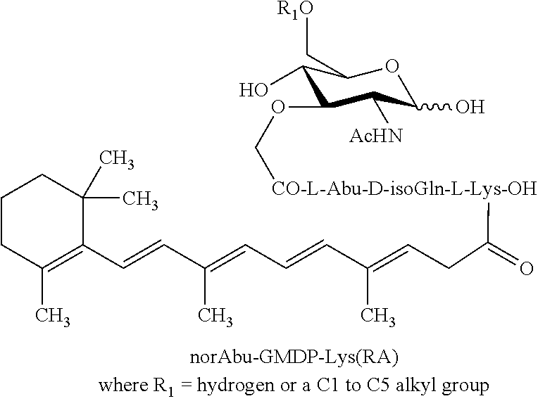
C1(O)C(OC[CO-L-Abu-D-isoGln-L-Lys-OH]C(=O)CC=C(C=CC=C(C=CC2=C(C)CCCC2(C)C)C)C)C([AcHN])C(O)OC1C[R1O]
